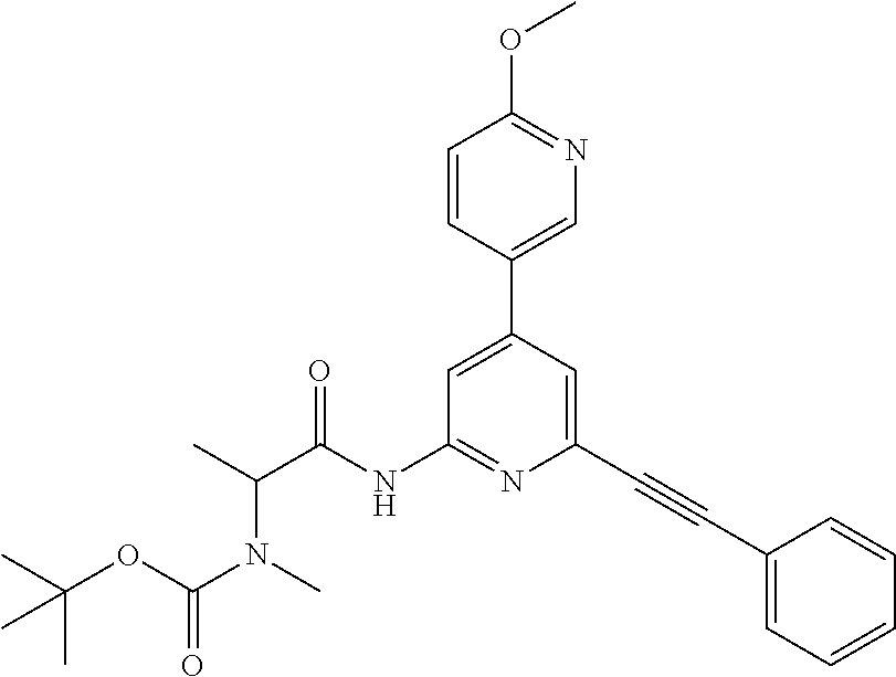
CC(OC(N(C)C(C)C(NC1=NC(C#CC2=CC=CC=C2)=CC(C2=CN=C(OC)C=C2)=C1)=O)=O)(C)C
